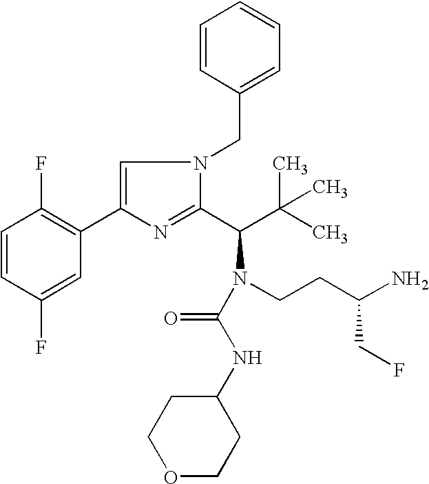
C1=CC(F)=CC(C2=CN(CC3=CC=CC=C3)C(C(C(C)(C)C)N(CCC(N)CF)C(NC3CCOCC3)=O)=N2)=C1F
